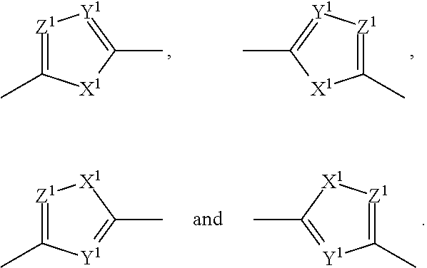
[Z1]1=C(C)[X1]C(C)=[Y1]1.CC1=[Y1][Z1]=C(C)[X1]1.CC1=[Y1]C(C)=[Z1][X1]1.[Z1]1=C(C)[Y1]=C(C)[X1]1
